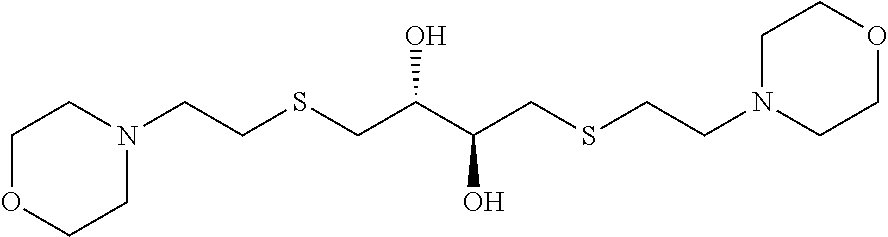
C1OCCN(CCSCC(O)C(O)CSCCN2CCOCC2)C1
